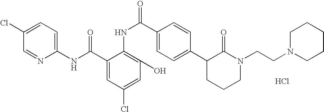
C1(NC(C2=CC(Cl)=CC(O)=C2NC(C2=CC=C(C3CCCN(CCN4CCCCC4)C3=O)C=C2)=O)=O)=CC=C(Cl)C=N1.Cl
